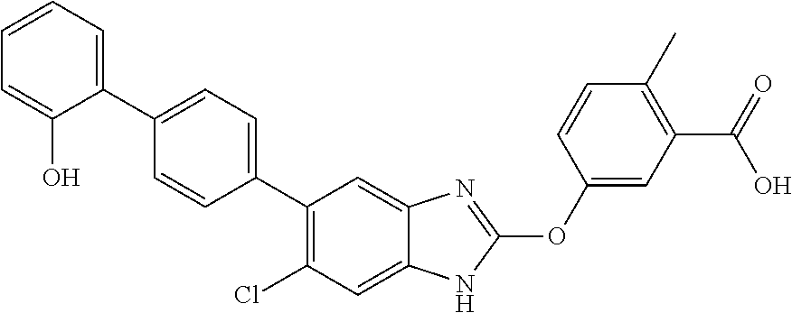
C1(C2=CC=C(C3=CC=CC=C3O)C=C2)=C(Cl)C=C2C(=C1)N=C(OC1=CC(C(=O)O)=C(C)C=C1)N2
